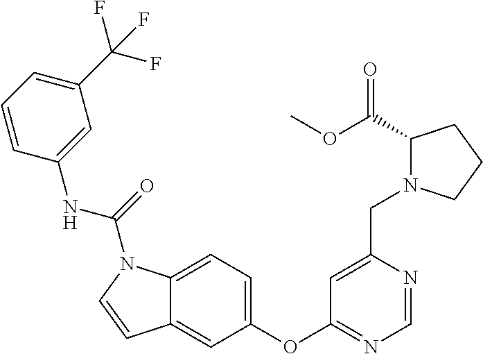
C1(OC2=NC=NC(CN3C(C(OC)=O)CCC3)=C2)=CC=C2C(=C1)C=CN2C(=O)NC1=CC(C(F)(F)F)=CC=C1
